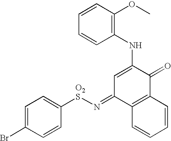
C1=C(Br)C=CC([SO2]N=C2C3=C(C(=O)C(NC4=C(OC)C=CC=C4)=C2)C=CC=C3)=C1
